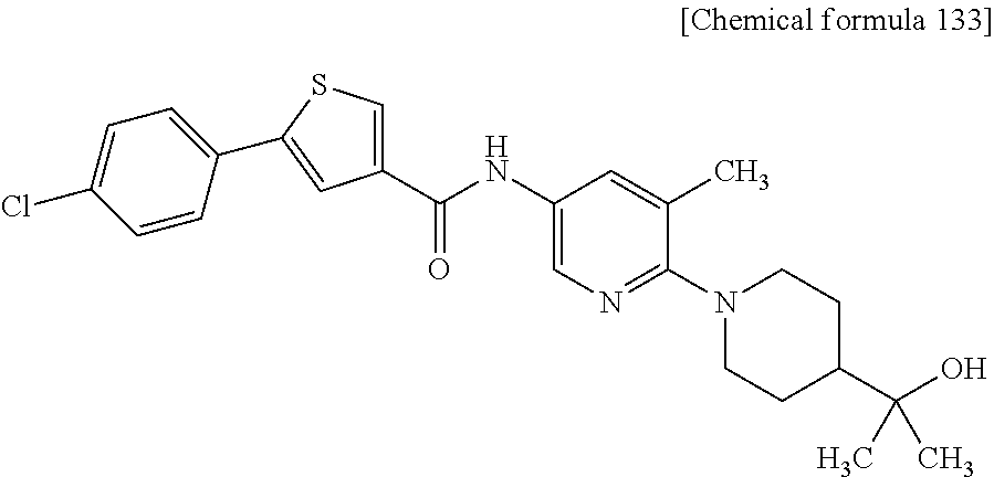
C1(C(NC2=CN=C(N3CCC(C(O)(C)C)CC3)C(C)=C2)=O)=CSC(C2=CC=C(Cl)C=C2)=C1
